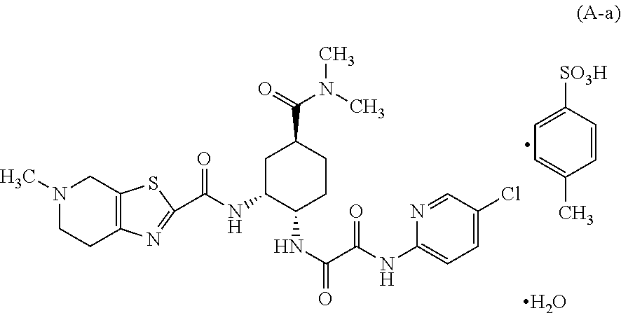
C1=CC([SO3H])=CC=C1C.O.N1(C)CCC2=C(C1)SC(C(NC1CC(C(=O)N(C)C)CCC1NC(=O)C(NC1=CC=C(Cl)C=N1)=O)=O)=N2
